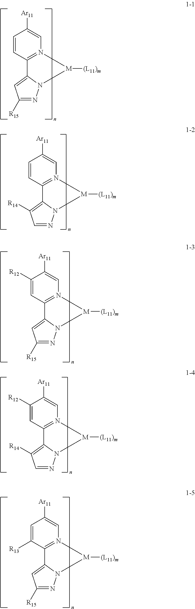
C1=CC2=N(C=C1[Ar11])[M]([(L11)m])N1C2=CC([R15])=N1.C1([R12])=CC2=N(C=C1[Ar11])[M]([(L11)m])N1C2=CC([R15])=N1.C1=C([R13])C2=N(C=C1[Ar11])[M]([(L11)m])N1C2=CC([R15])=N1.C1=CC2=N(C=C1[Ar11])[M]([(L11)m])N1C2=C([R14])C=N1.C1([R12])=CC2=N(C=C1[Ar11])[M]([(L11)m])N1C2=C([R14])C=N1
